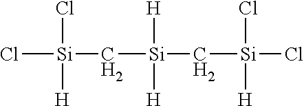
Cl[Si](C[Si](C[Si](Cl)(Cl)[H])([H])[H])(Cl)[H]
